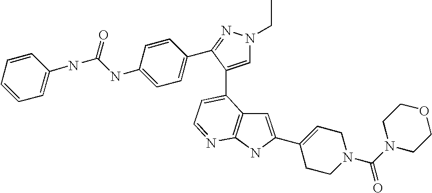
C1(C2=CC3=C(N2)N=CC=C3C2=CN(CC)N=C2C2=CC=C(NC(NC3=CC=CC=C3)=O)C=C2)=CCN(C(N2CCOCC2)=O)CC1
